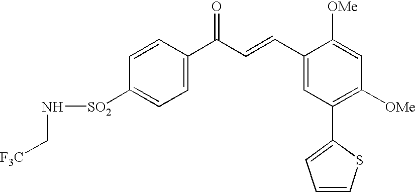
C1=C([SO2]NC[F3C])C=CC(C(C=CC2=CC(C3=CC=CS3)=C([OMe])C=C2[OMe])=O)=C1
